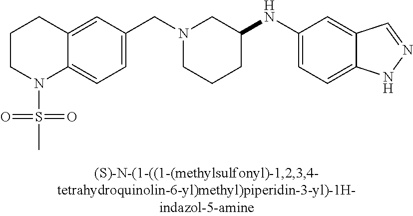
C(N1CCCC(NC2=CC=C3C(=C2)C=NN3)C1)C1=CC=C2C(=C1)CCCN2S(C)(=O)=O
